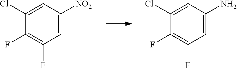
C1=C([NO2])C=C(Cl)C(F)=C1F.C1=C(N)C=C(Cl)C(F)=C1F
